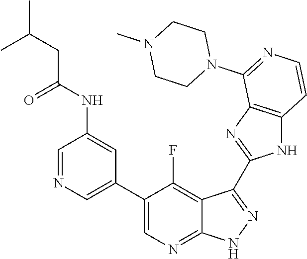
C1=NC=C(C2=CN=C3C(=C2F)C(C2=NC4=C(N2)C=CN=C4N2CCN(C)CC2)=N[N H]3)C=C1NC(CC(C)C)=O
